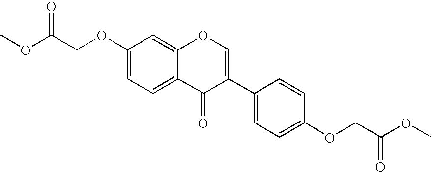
O(C(COC1=CC=C2C(=C1)OC=C(C1=CC=C(OCC(OC)=O)C=C1)C2=O)=O)C
